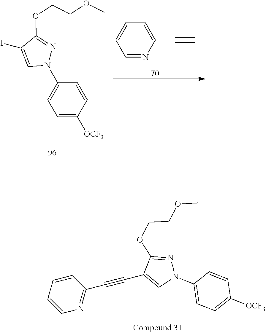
C1=C([OCF3])C=CC(N2N=C(OCCOC)C(I)=C2)=C1.C1=CC=NC(C#C)=C1.C1(N2N=C(OCCOC)C(C#CC3=NC=CC=C3)=C2)=CC=C([OCF3])C=C1
